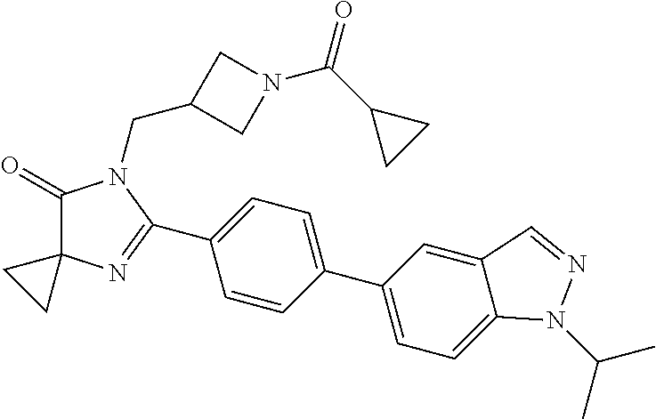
C1(=O)C2(N=C(C3=CC=C(C4=CC=C5C(=C4)C=NN5C(C)C)C=C3)N1CC1CN(C(C3CC3)=O)C1)CC2
